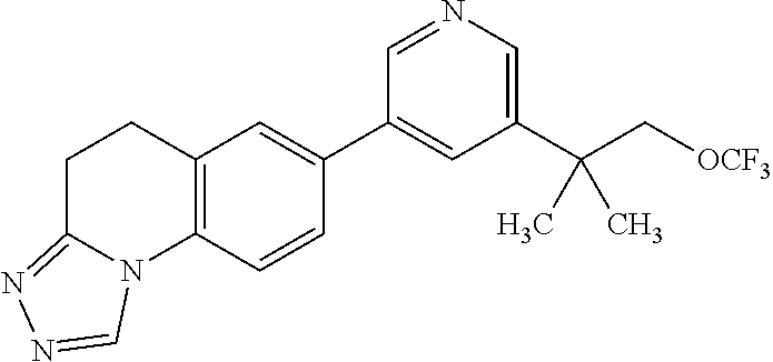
C12=C(C=CC(C3=CC(C(C[OCF3])(C)C)=CN=C3)=C1)N1C(=NN=C1)CC2
